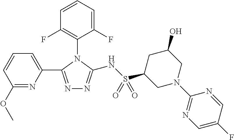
C1=CC=C(F)C(N2C(C3=CC=CC(OC)=N3)=NN=C2NS(C2CN(C3=NC=C(F)C=N3)CC(O)C2)(=O)=O)=C1F
